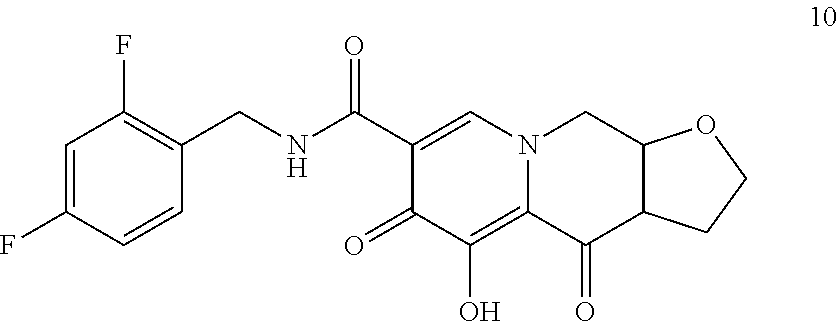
C1=C(F)C=CC(CNC(C2=CN3C(=C(O)C2=O)C(=O)C2C(C3)OCC2)=O)=C1F
